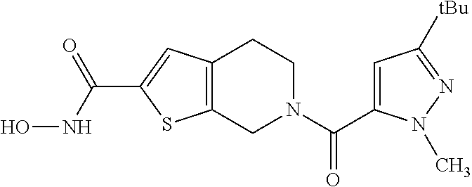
C12=C(CN(C(C3=CC([tBu])=NN3C)=O)CC1)SC(C(NO)=O)=C2
